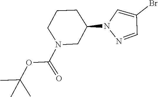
N1(C(=O)OC(C)(C)C)CC(N2N=CC(Br)=C2)CCC1
